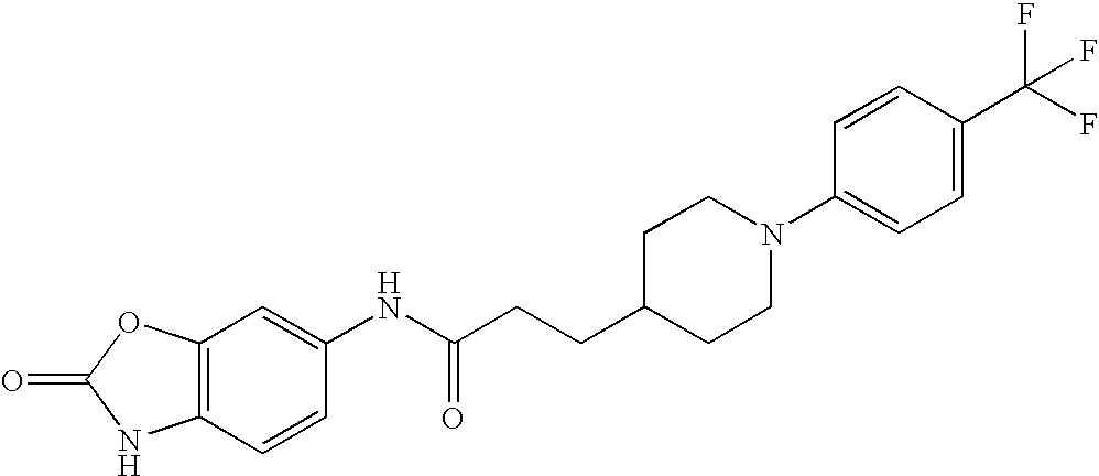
C1=CC2=C(C=C1NC(CCC1CCN(C3=CC=C(C(F)(F)F)C=C3)CC1)=O)OC(=O)N2
